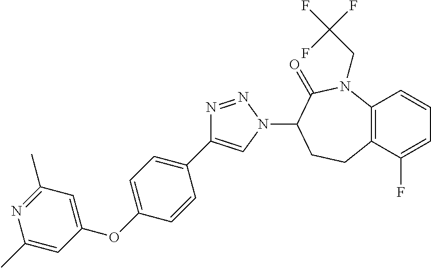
C12=C(C(F)=CC=C1)CCC(N1C=C(C3=CC=C(OC4=CC(C)=NC(C)=C4)C=C3)N=N1)C(=O)N2CC(F)(F)F
